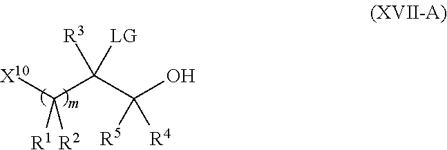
[X10]C(C(C(O)([R4])[R5])([R3])[LG])([R1])[R2]
